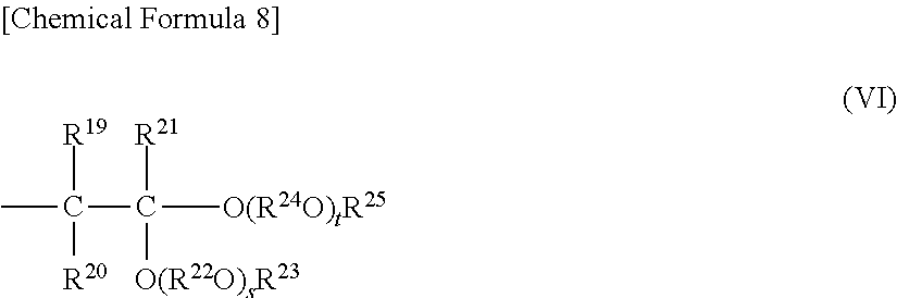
CC(C([O(R24O)tR25])(C)([R21])[O(R22O)sR23])([R19])[R20]
